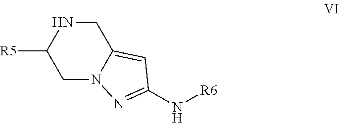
N1C([R5])CN2C(=CC(N[R6])=N2)C1
